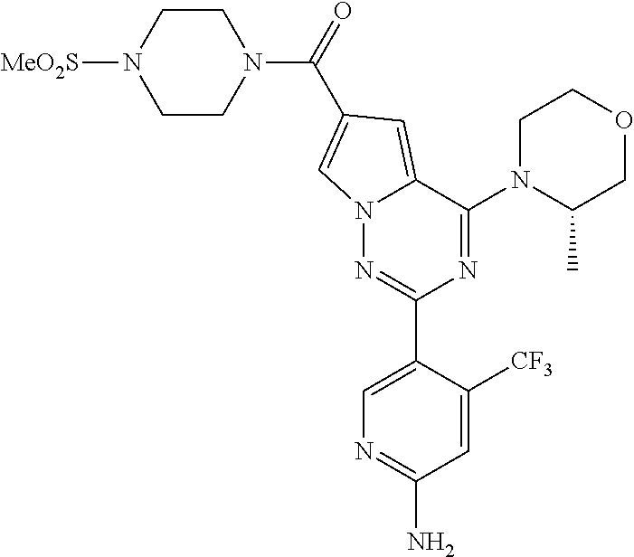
N12N=C(C3=CN=C(N)C=C3[CF3])N=C(N3C(C)COCC3)C1=CC(C(=O)N1CCN([MeO2S])CC1)=C2
